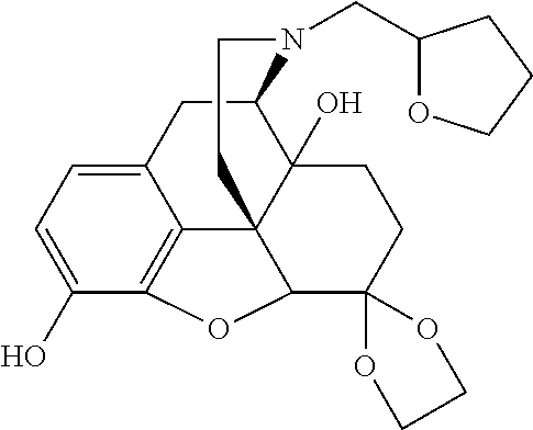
C12CC3=CC=C(O)C4=C3C3(C1(O)CCC1(C3O4)OCCO1)CCN2CC1OCCC1
